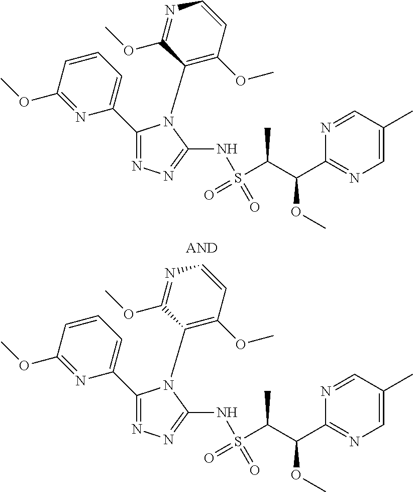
C1(C2=CC=CC(OC)=N2)=NN=C(NS(C(C)C(OC)C2=NC=C(C)C=N2)(=O)=O)N1C1=C(OC)C=CN=C1OC.C1(C2=CC=CC(OC)=N2)=NN=C(NS(C(C)C(OC)C2=NC=C(C)C=N2)(=O)=O)N1C1=C(OC)C=CN=C1OC
